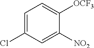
C1(Cl)=CC=C([OCF3])C([NO2])=C1
